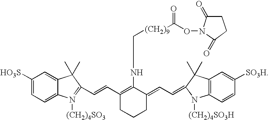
C12=CC=C([HO3S])C=C1C(C)(C)C(C=CC1=C(NC[(CH2)9]C(ON3C(=O)CCC3=O)=O)C(=CC=C3C(C)(C)C4=C(C=CC([SO3H])=C4)N3[(CH2)4SO3H])CCC1)=N2[(CH2)4SO3]
